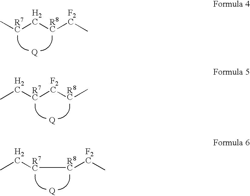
C[R7C]C[R8C][F2C]C.C([R7C][F2C][R8C]C)C.C([R7C][R8C][F2C]C)C
